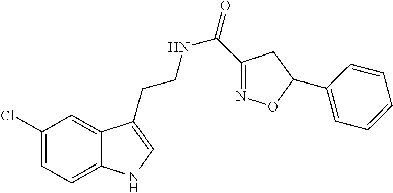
C12=CC=C(Cl)C=C1C(CCNC(=O)C1=NOC(C3=CC=CC=C3)C1)=CN2
